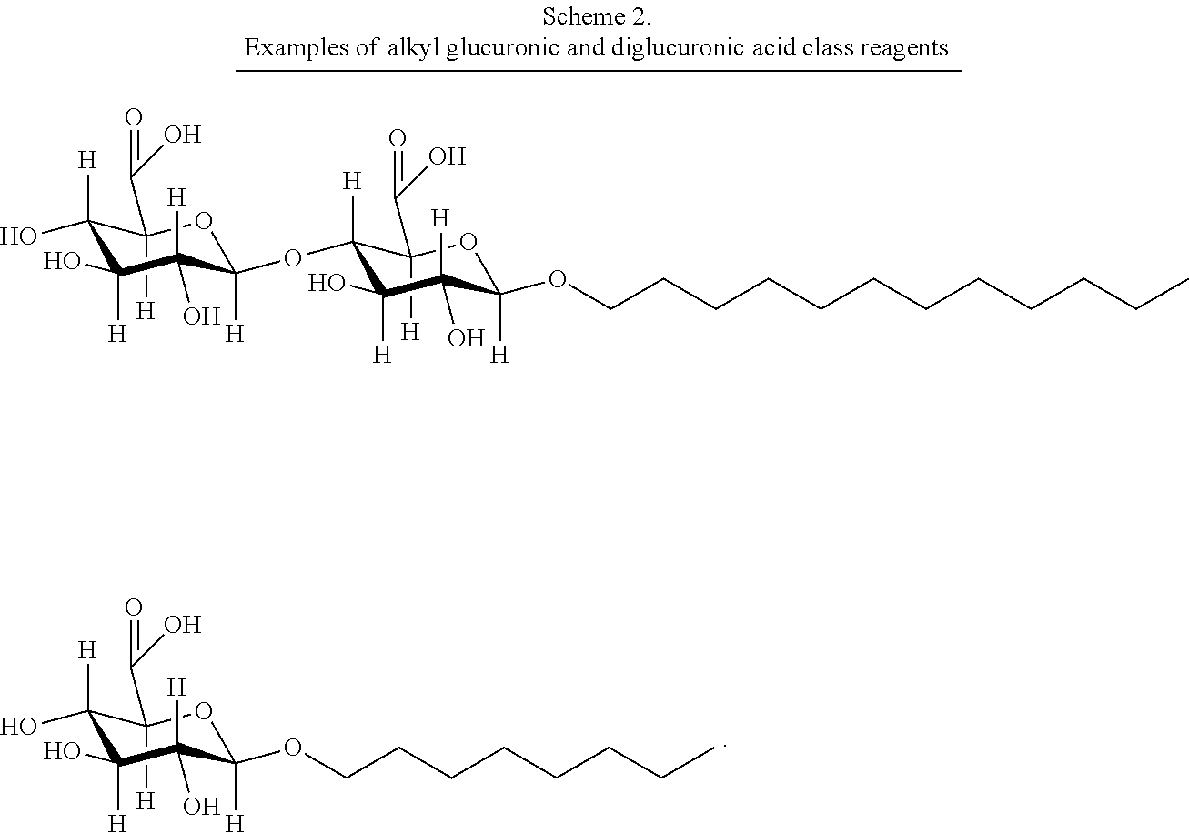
C1([H])(C(=O)O)C([H])(O)C(O)([H])C([H])(O)C([H])(OC2([H])C([H])(C(=O)O)OC([H])(OCCCCCCCCCCCC)C([H])(O)C2(O)[H])O1.OC1([H])C([H])(C(=O)O)OC([H])(OCCCCCCCC)C([H])(O)C1(O)[H]
